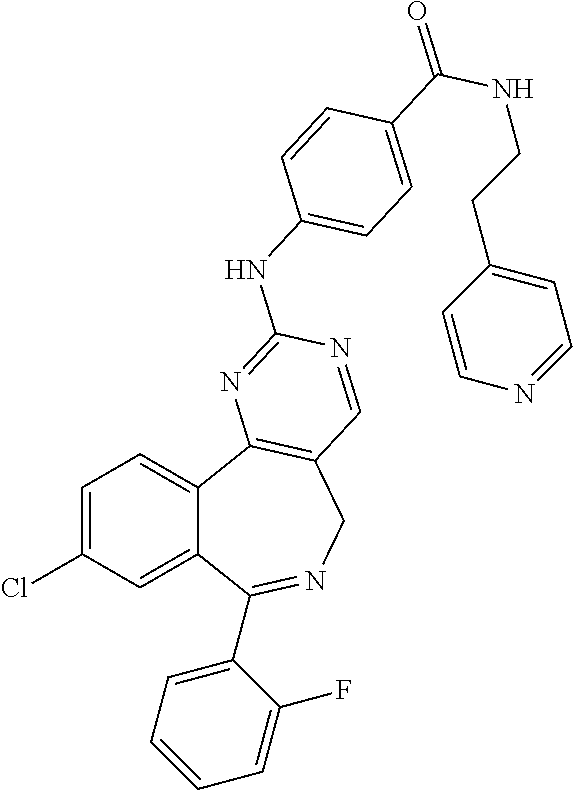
C1=C(Cl)C=C2C(=C1)C1=C(CN=C2C2=CC=CC=C2F)C=NC(NC2=CC=C(C(NCCC3=CC=NC=C3)=O)C=C2)=N1
